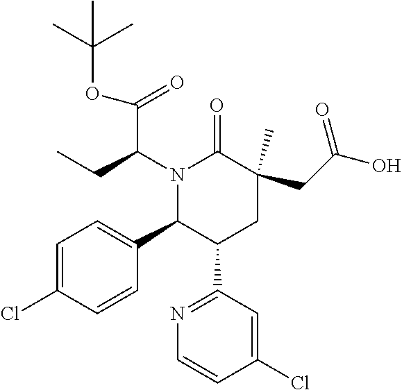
N1(C(CC)C(OC(C)(C)C)=O)C(C2=CC=C(Cl)C=C2)C(C2=NC=CC(Cl)=C2)CC(C)(CC(O)=O)C1=O
